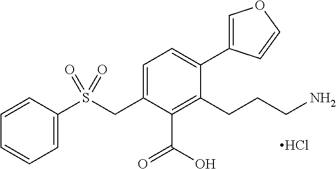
C1=CC(S(CC2=CC=C(C3=COC=C3)C(CCCN)=C2C(=O)O)(=O)=O)=CC=C1.Cl
